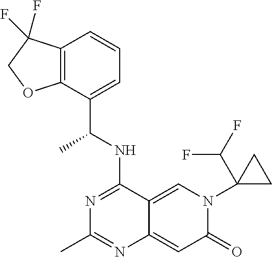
C12=C(C(C(NC3=NC(C)=NC4=CC(=O)N(C5(C(F)F)CC5)C=C34)C)=CC=C1)OCC2(F)F
